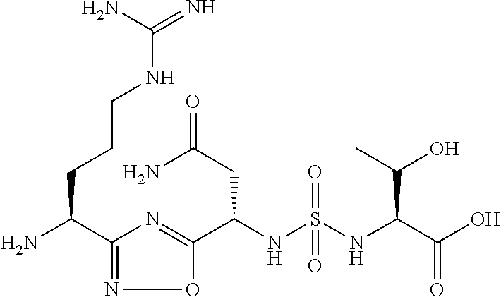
C(NS(NC(C(O)=O)C(O)C)(=O)=O)(C1=NC(C(N)CCCNC(=N)N)=NO1)CC(=O)N
